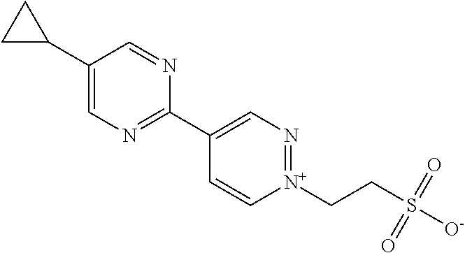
C1(C2CC2)=CN=C(C2=CN=[N+](CCS([O-])(=O)=O)C=C2)N=C1
